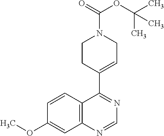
C12=C(C=CC(OC)=C1)C(C1=CCN(C(=O)OC(C)(C)C)CC1)=NC=N2
